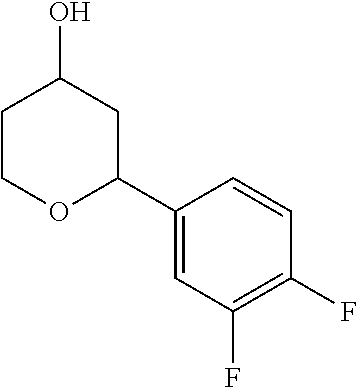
C1COC(C2=CC(F)=C(F)C=C2)CC1O
